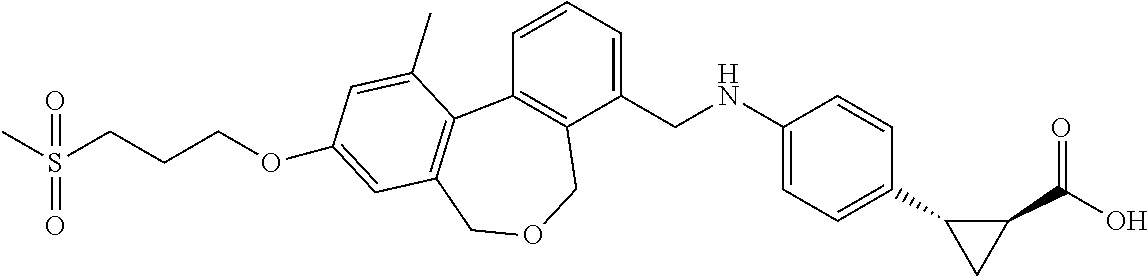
CS(CCCOC1=CC2=C(C3=C(C(CNC4=CC=C(C5CC5C(O)=O)C=C4)=CC=C3)COC2)C(C)=C1)(=O)=O
